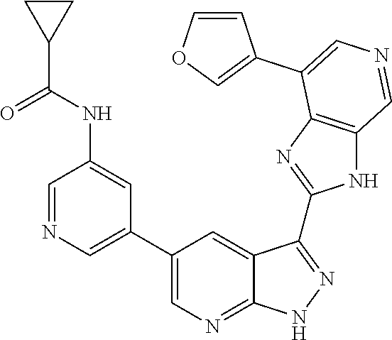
C1=NC=C(C2=CN=C3C(=C2)C(C2=NC4=C(N2)C=NC=C4C2=COC=C2)=NN3)C=C1NC(=O)C1CC1
